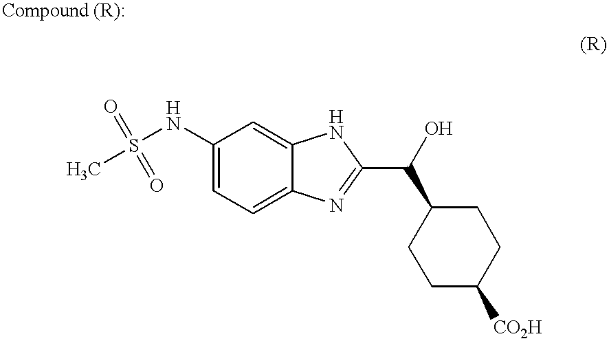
C1(NS(C)(=O)=O)=CC=C2C(=C1)NC(C(C1CCC([CO2H])CC1)O)=N2
